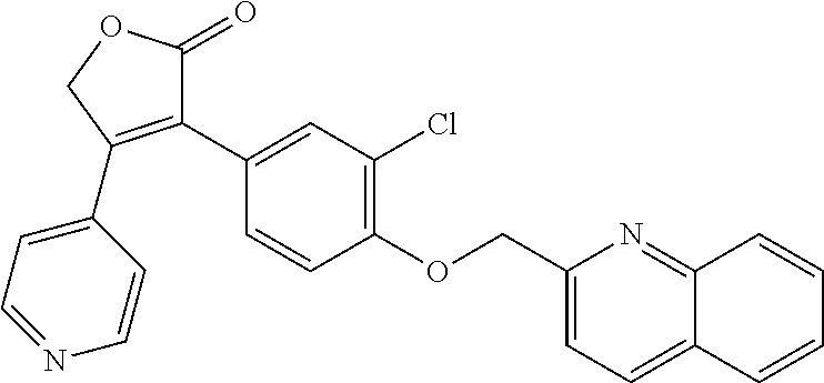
C1(C2=C(C3=CC=NC=C3)COC2=O)=CC(Cl)=C(OCC2=CC=C3C(=N2)C=CC=C3)C=C1
